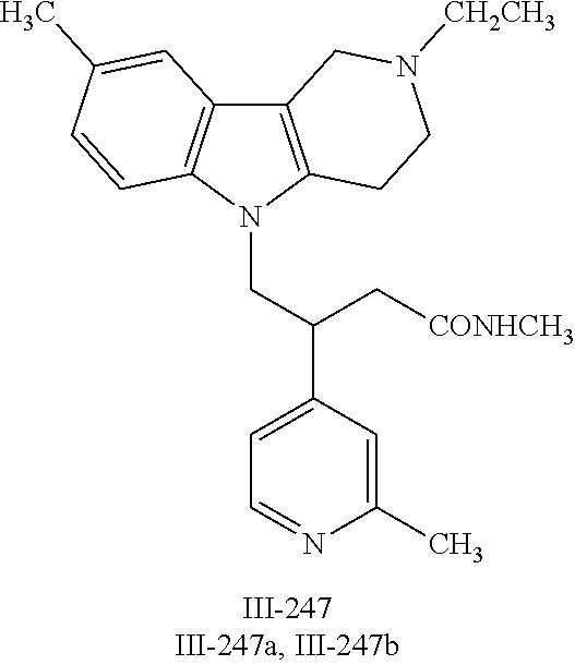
N1(CC(C2=CC=NC(C)=C2)C[CONHCH3])C2=C(C3=C1C=CC(C)=C3)CN([CH2CH3])CC2
